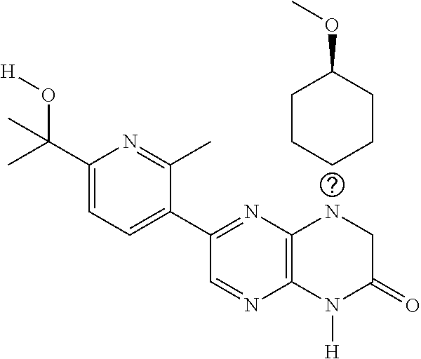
C1(C(O[H])(C)C)=CC=C(C2=NC3=C(N=C2)N([H])C(=O)CN3)C(C)=N1.C1CCC(OC)CC1
